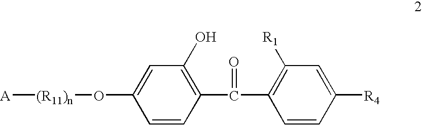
[A][(R11)n]OC1=CC(O)=C(C(=O)C2=C([R1])C=C([R4])C=C2)C=C1
